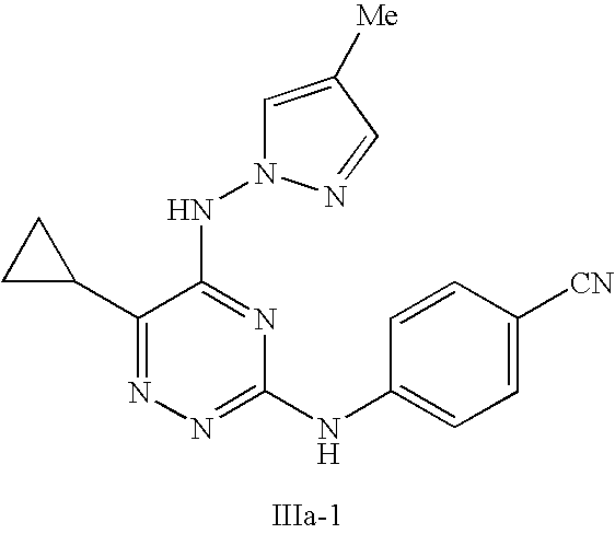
C1(C2CC2)=NN=C(NC2=CC=C([CN])C=C2)N=C1NN1C=C([Me])C=N1
